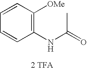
C1=CC([OMe])=C(NC(C)=O)C=C1.[2 TFA]
